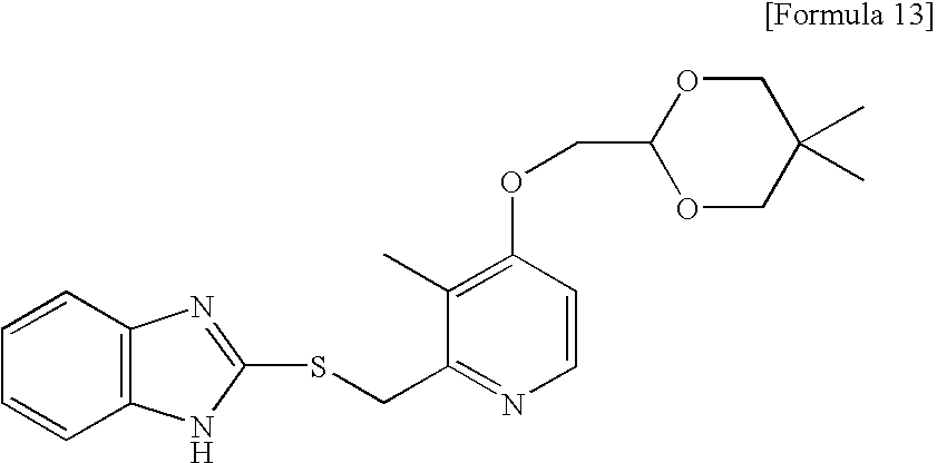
C1=CC2=C(C=C1)N=C(SCC1=NC=CC(OCC3OCC(C)(C)CO3)=C1C)N2
